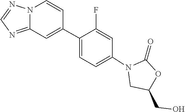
O=C1OC(CO)CN1C1=CC=C(C2=CC3=NC=NN3C=C2)C(F)=C1
